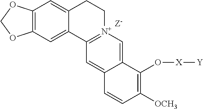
C12=CC3=C(C=C1CC[N+]1=C2C=C2C(=C1)C(O[X][Y])=C([OCH3])C=C2)OCO3
